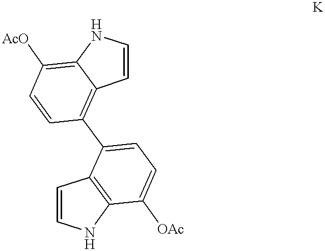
C1=CNC2=C1C(C1=C3C(=C([AcO])C=C1)NC=C3)=CC=C2[OAc]
